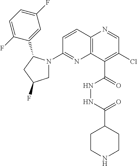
C12=C(C(C(NNC(=O)C3CCNCC3)=O)=C(Cl)C=N1)N=C(N1CC(F)CC1C1=CC(F)=CC=C1F)C=C2
